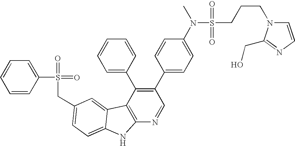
C(C1=CC=C2C(=C1)C1=C(N=CC(C3=CC=C(N(S(CCCN4C=CN=C4CO)(=O)=O)C)C=C3)=C1C1=CC=CC=C1)N2)S(=O)(=O)C1=CC=CC=C1
